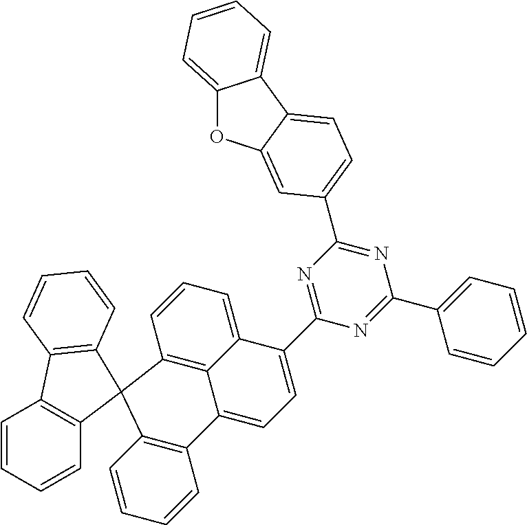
N1=C(C2=CC=C3C(=C2)OC2=CC=CC=C23)N=C(C2=CC=C3C4=C(C=CC=C42)C2(C4=C3C=CC=C4)C3=C(C=CC=C3)C3=C2C=CC=C3)N=C1C1=CC=CC=C1
